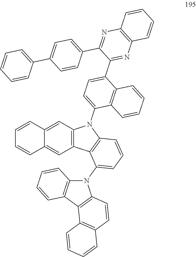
C1=CC2=CC3=C(C=C2C=C1)C1=C(N3C2=CC=C(C3=NC4=C(N=C3C3=CC=C(C5=CC=CC=C5)C=C3)C=CC=C4)C3=C2C=CC=C3)C=CC=C1N1C2=C(C3=C1C=CC1=C3C=CC=C1)C=CC=C2
